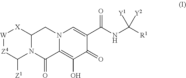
[W]1[Z4]C([Z1])N2C([X]1)CN1C(=C(O)C(=O)C(C(NC([R1])([Y1])[Y2])=O)=C1)C2=O
